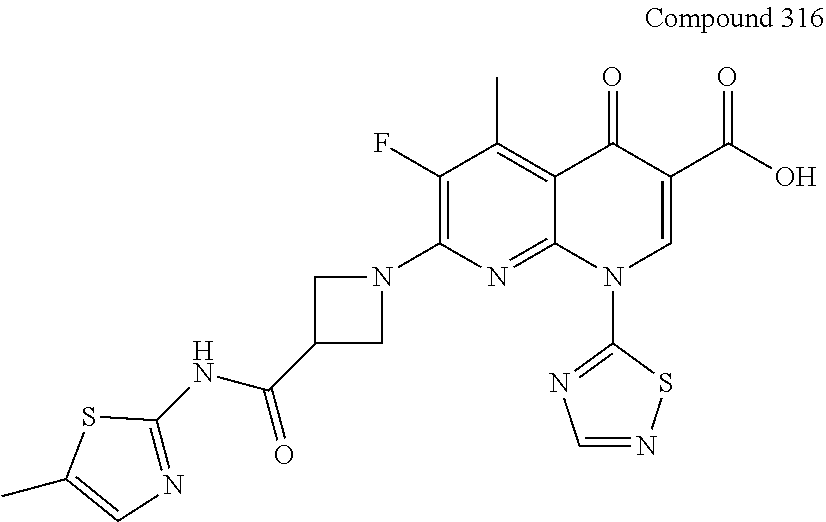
N1=C(NC(C2CN(C3=C(F)C(C)=C4C(=N3)N(C3=NC=NS3)C=C(C(O)=O)C4=O)C2)=O)SC(C)=C1
